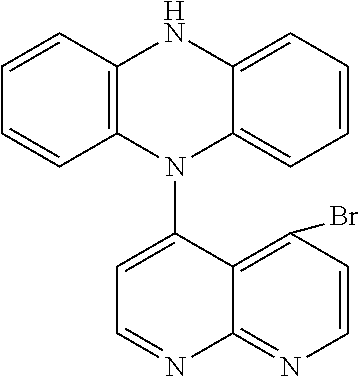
C1=CC=C2C(=C1)NC1=C(N2C2=CC=NC3=NC=CC(Br)=C23)C=CC=C1
